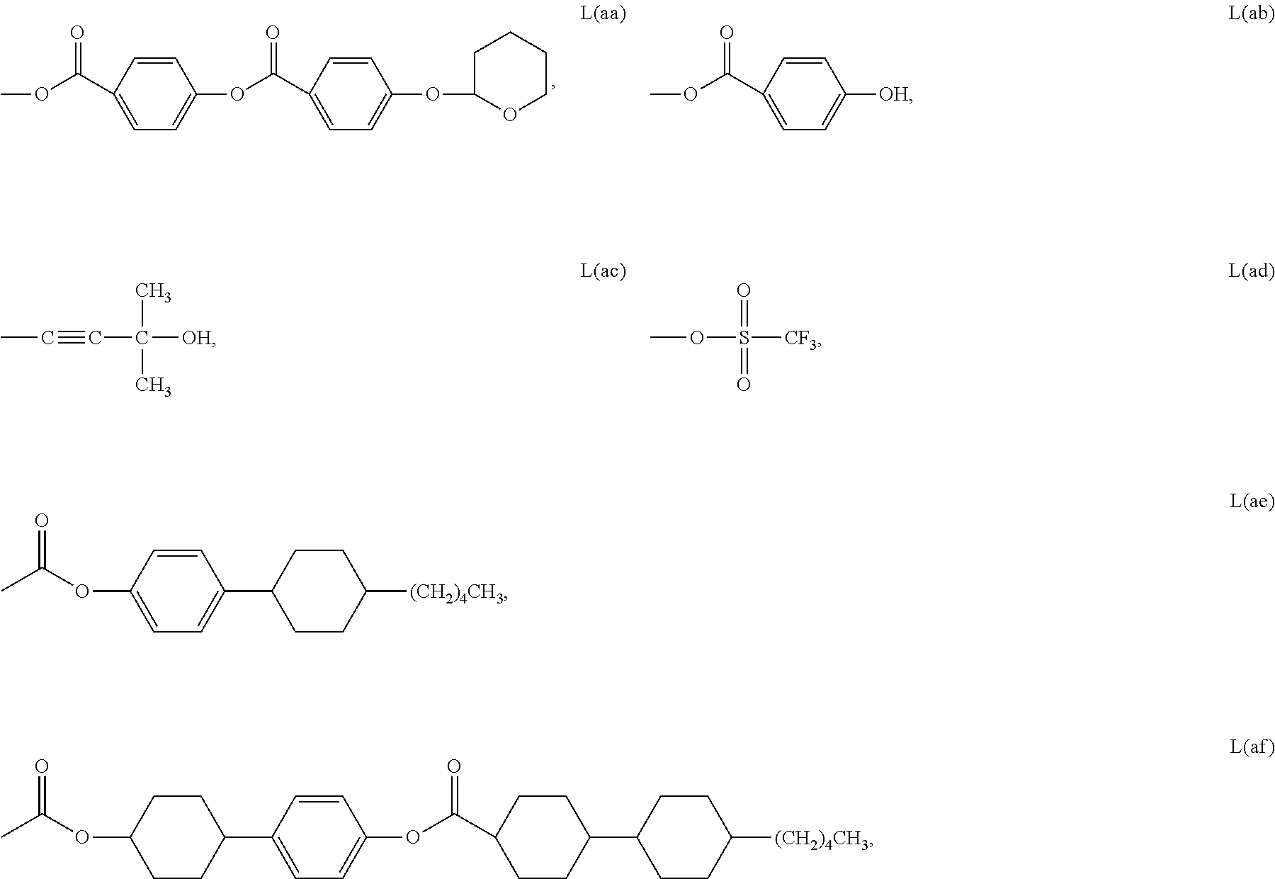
COC(C1=CC=C(OC(C2=CC=C(OC3CCCCO3)C=C2)=O)C=C1)=O.COC(C1=CC=C([OH])C=C1)=O.CC#CC([OH])(C)C.COS([CF3])(=O)=O.CC(OC1=CC=C(C2CCC([(CH2)4CH3])CC2)C=C1)=O.CC(OC1CCC(C2=CC=C(OC(C3CCC(C4CCC([(CH2)4CH3])CC4)CC3)=O)C=C2)CC1)=O
